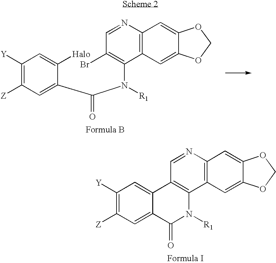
C1([Y])=C([Z])C=C(C(N([R1])C2=C(Br)C=NC3=C2C=C2C(=C3)OCO2)=O)C([Halo])=C1.C1([Y])=C([Z])C=C2C(=C1)C1=C(C3=C(N=C1)C=C1C(=C3)OCO1)N([R1])C2=O
